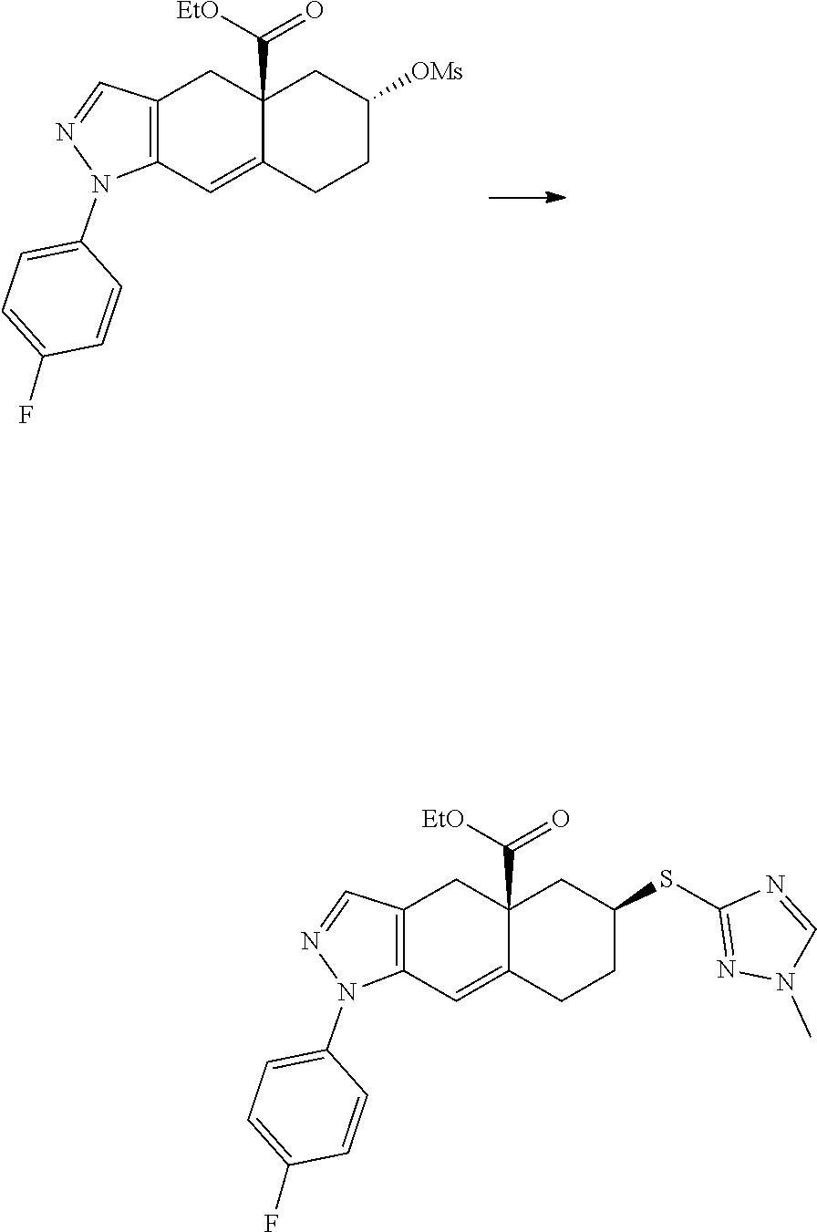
C1=C(N2C3=C(C=N2)CC2(C(=O)[EtO])CC([OMs])CCC2=C3)C=CC(F)=C1.C1=C(N2C3=C(C=N2)CC2(C(=O)[EtO])CC(SC4=NN(C)C=N4)CCC2=C3)C=CC(F)=C1
